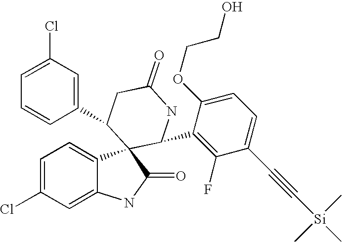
C1=C(Cl)C=C2C(=C1)C1(C(=O)N2)C(C2=C(F)C(C#C[Si](C)(C)C)=CC=C2OCCO)NC(=O)CC1C1=CC(Cl)=CC=C1
